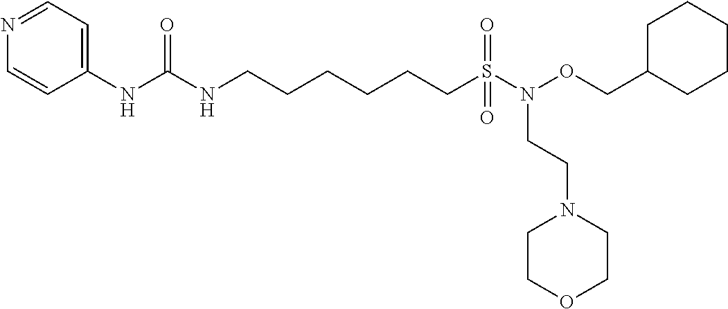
C1=CC(NC(NCCCCCCS(=O)(N(OCC2CCCCC2)CCN2CCOCC2)=O)=O)=CC=N1
